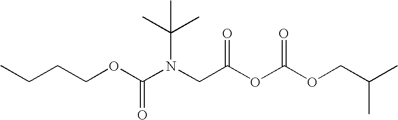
C(CCOC(N(CC(OC(OCC(C)C)=O)=O)C(C)(C)C)=O)C
